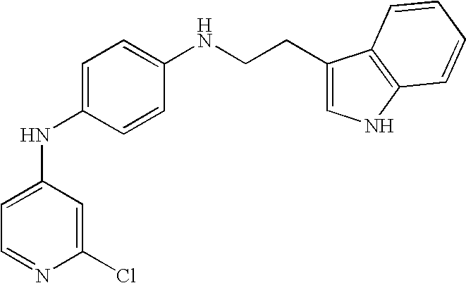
C1=C(NC2=CC=NC(Cl)=C2)C=CC(NCCC2=CNC3=C2C=CC=C3)=C1
